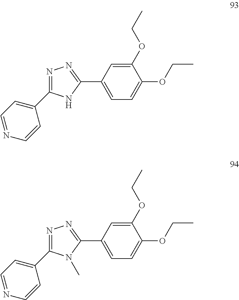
C1(C2=NN=C(C3=CC=NC=C3)N2)=CC=C(OCC)C(OCC)=C1.C1(C2=NN=C(C3=CC=NC=C3)N2C)=CC=C(OCC)C(OCC)=C1
